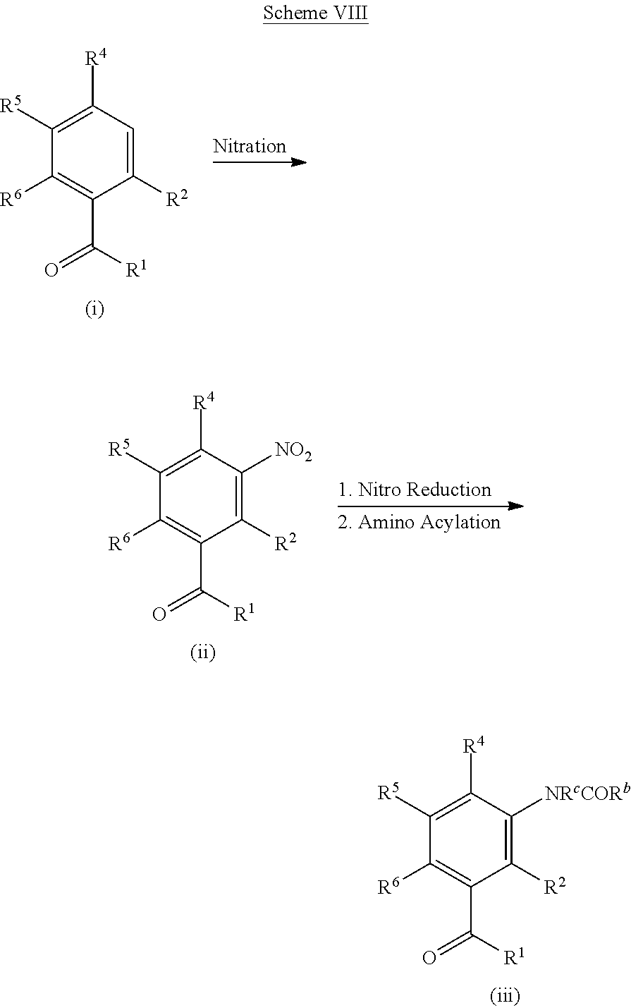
C1([R2])=C([NRcCORb])C([R4])=C([R5])C([R6])=C1C([R1])=O.C1([R2])=CC([R4])=C([R5])C([R6])=C1C([R1])=O.C1([R2])=C([NO2])C([R4])=C([R5])C([R6])=C1C([R1])=O
